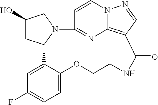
C1(O)CC2N(C1)C1=NC3=C(C=NN3C=C1)C(=O)NCCOC1=CC=C(F)C=C21
